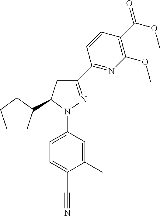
C1CC(C2CC(C3=NC(OC)=C(C(=O)OC)C=C3)=NN2C2=CC=C(C#N)C(C)=C2)CC1
